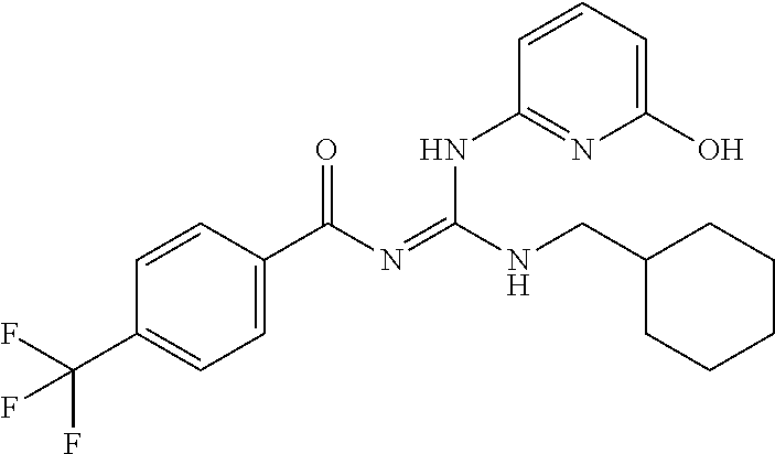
C1=CC(C(N=C(NCC2CCCCC2)NC2=NC(O)=CC=C2)=O)=CC=C1C(F)(F)F
